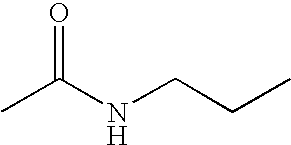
N(CCC)C(C)=O
